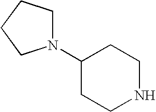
N1(C2CCNCC2)CCCC1
